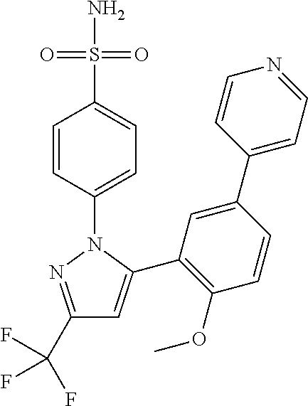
C1(C(F)(F)F)=NN(C2=CC=C(S(N)(=O)=O)C=C2)C(C2=C(OC)C=CC(C3=CC=NC=C3)=C2)=C1
